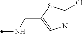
N1=C(Cl)SC(CNC)=C1
